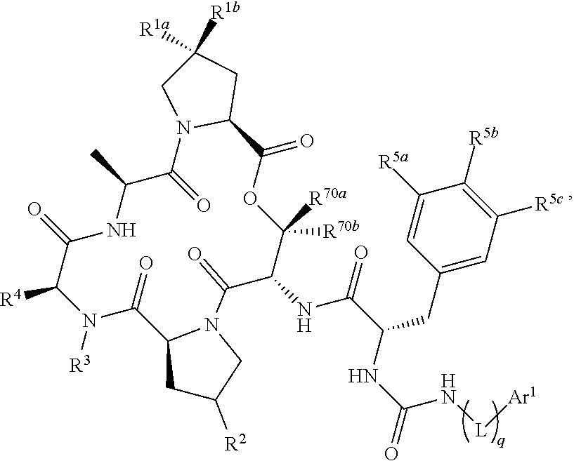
C1(CC(NC(=O)N[L][Ar1])C(=O)NC2C(=O)N3CC([R2])CC3C(=O)N([R3])C([R4])C(=O)NC(C)C(=O)N3C(C(=O)OC2([R70a])[R70b])CC([R1b])([R1a])C3)=CC([R5c])=C([R5b])C([R5a])=C1
